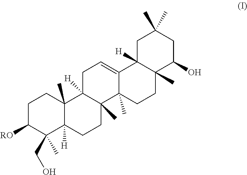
C1C([RO])C(CO)(C)C2([H])C(C)(C1)C1([H])C(C)(CC2)C2(C)C(=CC1)C1([H])C(C)(CC2)C(O)CC(C)(C)C1
